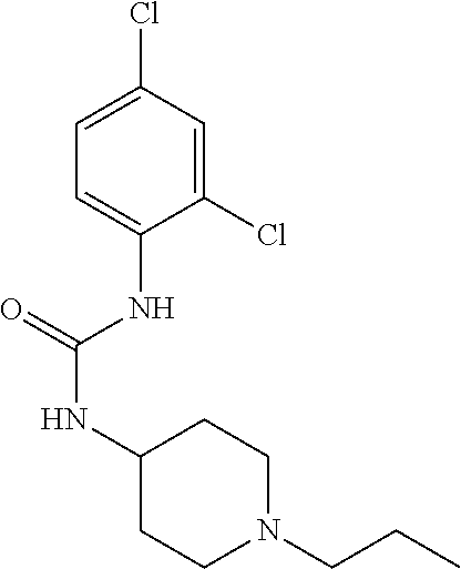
C1=C(Cl)C=C(Cl)C(NC(NC2CCN(CCC)CC2)=O)=C1
